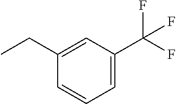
C1=C(C(F)(F)F)C=C(CC)C=C1
